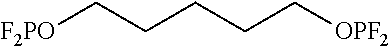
[F2PO]CCCCC[OPF2]
